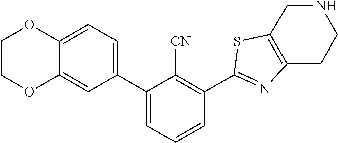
C1(C2=CC=CC(C3=NC4=C(CNCC4)S3)=C2[CN])=CC=C2C(=C1)OCCO2
